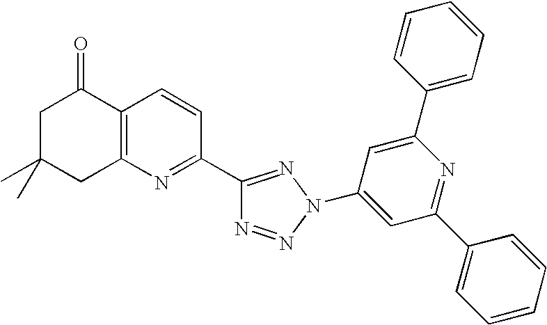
C1C(C)(C)CC2=C(C1=O)C=CC(C1=NN(C3=CC(C4=CC=CC=C4)=NC(C4=CC=CC=C4)=C3)N=N1)=N2
